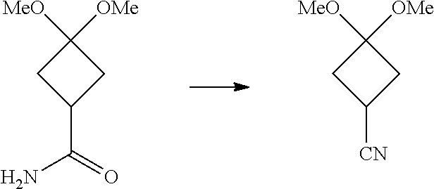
C1([OMe])([MeO])CC([CN])C1.C1([OMe])([MeO])CC(C(=O)N)C1
